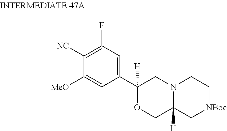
C1([NC])=C(F)C=C(C2([H])OCC3([H])N(C2)CC[NBoc]C3)C=C1[MeO]
